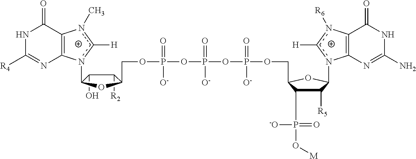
C1([R2])C(O)C(n2c([H])n(C)C3=C2N=C([R4])NC3=O)OC1COP(OP(OP(OCC1C(P(O[M])(=O)[-O])C([R5])C(n2c([H])n([R6])C3=C2N=C(N)NC3=O)O1)(=O)[O-])(=O)[O-])(=O)[O-]
